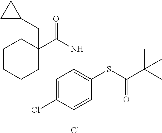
C1=C(Cl)C(Cl)=CC(SC(C(C)(C)C)=O)=C1NC(=O)C1(CC2CC2)CCCCC1
